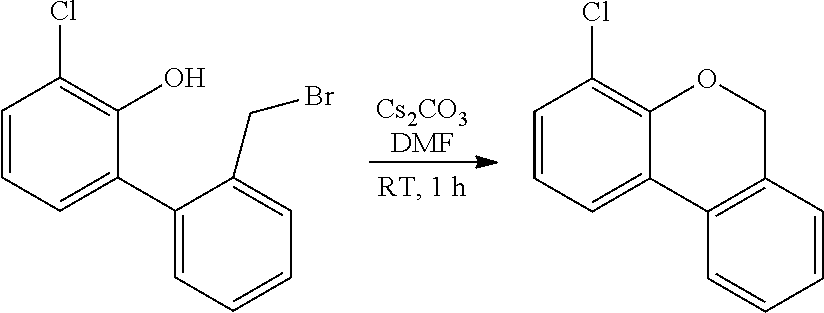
C1(C2=CC=CC(Cl)=C2O)=CC=CC=C1CBr.[Cs2CO3DMF].C12=C(C=CC=C1)COC1=C(Cl)C=CC=C21
